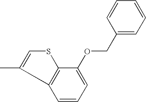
C(OC1=CC=CC2=C1SC=C2C)C1=CC=CC=C1
